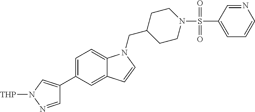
C1=C(C2=CN([THP])N=C2)C=C2C(=C1)N(CC1CCN(S(=O)(=O)C3=CC=CN=C3)CC1)C=C2
